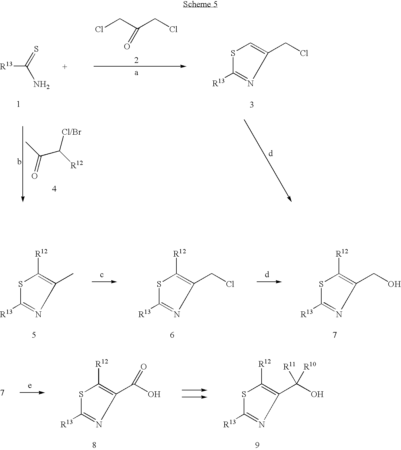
[R13]C(N)=S.C1=C(CCl)N=C([R13])S1.C(C(CCl)=O)Cl.CC(C([Cl/Br])[R12])=O.[R12]C1=C(C)N=C([R13])S1.[R12]C1=C(CCl)N=C([R13])S1.[R12]C1=C(CO)N=C([R13])S1.[R12]C1=C(C(O)=O)N=C([R13])S1.[R12]C1=C(C(O)([R10])[R11])N=C([R13])S1
